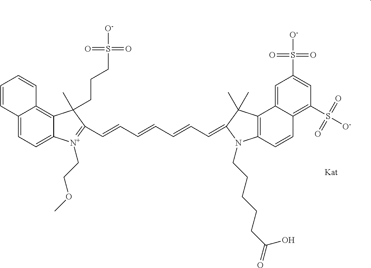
C12=CC=C3C(=C1C=CC=C2)C(C)(CCCS([O-])(=O)=O)C(C=CC=CC=CC=C1C(C)(C)C2=C(N1CCCCCC(=O)O)C=CC1=C(S([O-])(=O)=O)C=C(S([O-])(=O)=O)C=C21)=[N+]3CCOC.[Kat]
